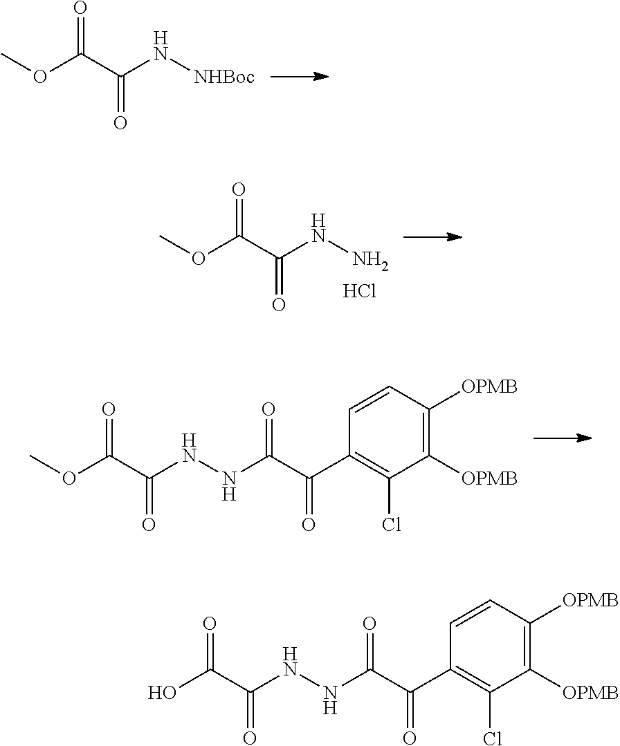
COC(C(N[NHBoc])=O)=O.COC(C(NN)=O)=O.Cl.COC(C(NNC(C(C1=C(Cl)C([OPMB])=C([OPMB])C=C1)=O)=O)=O)=O.OC(C(NNC(C(C1=C(Cl)C([OPMB])=C([OPMB])C=C1)=O)=O)=O)=O
